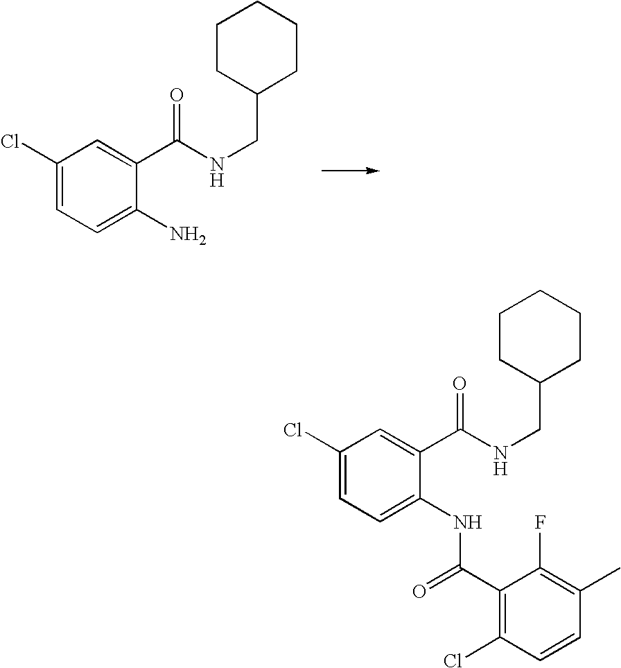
C1(Cl)=CC=C(N)C(C(NCC2CCCCC2)=O)=C1.C1(Cl)=CC=C(NC(C2=C(Cl)C=CC(C)=C2F)=O)C(C(NCC2CCCCC2)=O)=C1
